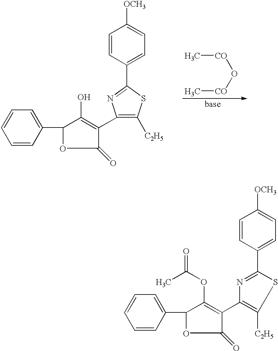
C1=CC(C2OC(=O)C(C3=C([C2H5])SC(C4=CC=C([OCH3])C=C4)=N3)=C2OC(=O)C)=CC=C1.C1=CC(C2OC(=O)C(C3=C([C2H5])SC(C4=CC=C([OCH3])C=C4)=N3)=C2O)=CC=C1.C[CO]O[CO]C
